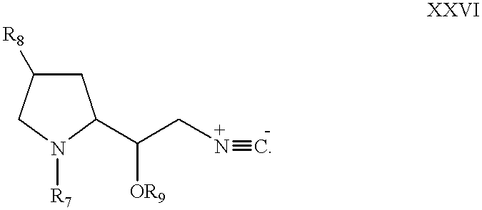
C1C([R8])CN([R7])C1C(C[N+]#[  -C])[OR9]
